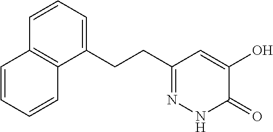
C1(CCC2=CC=CC3=C2C=CC=C3)=NNC(=O)C(O)=C1
